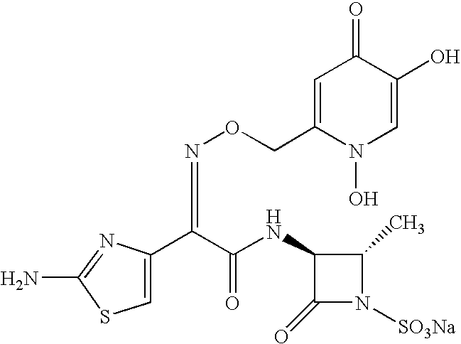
C1=C(CON=C(C(NC2C(=O)N([SO3Na])C2C)=O)C2=CSC(N)=N2)N(O)C=C(O)C1=O
